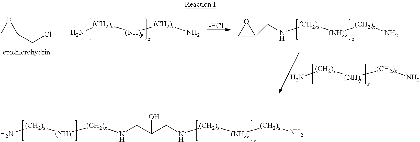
N[(CH2)x][(NH)y][(CH2)x]NCC(CN[(CH2)x][(NH)y][(CH2)x]N)O.N[(CH2)x][(NH)y][(CH2)x]N.O1CC1CCl.O1CC1CN[(CH2)x][(NH)y][(CH2)x]N.[-HCl].N[(CH2)x][(NH)y][(CH2)x]N
